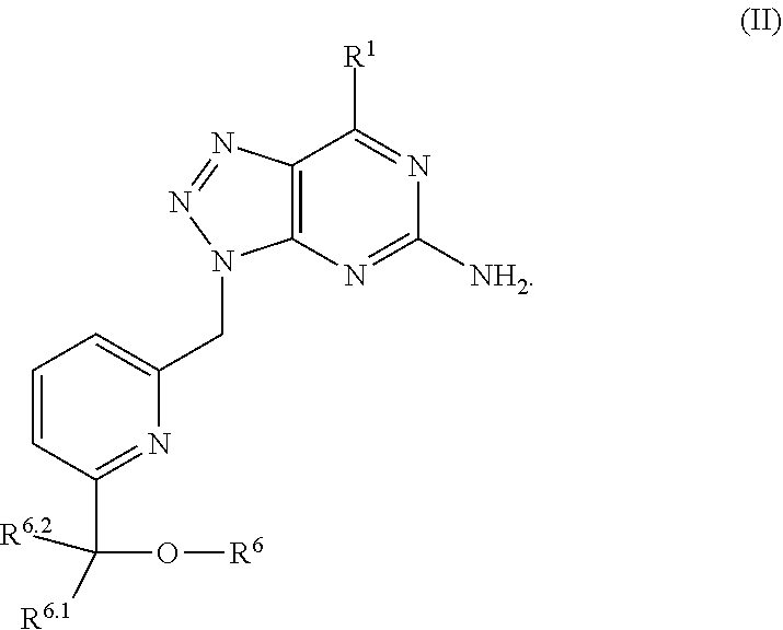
N1=NN(CC2=CC=CC(C(O[R6])([R6.2])[R6.1])=N2)C2=C1C([R1])=NC([NH2])=N2
